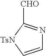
C1=C[TsN]C([CHO])=N1
